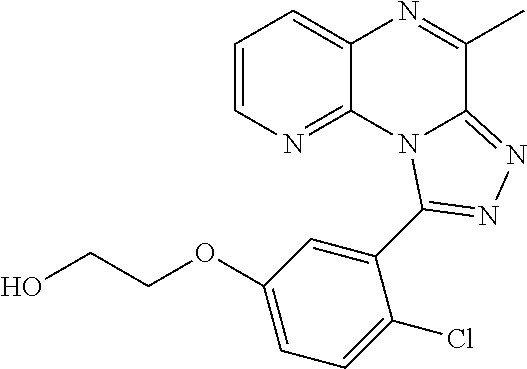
C1=CN=C2C(=C1)N=C(C)C1=NN=C(C3=CC(OCCO)=CC=C3Cl)N21
